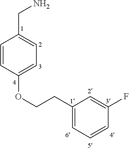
C1=CC(OCCC2=CC=CC(F)=C2)=CC=C1CN
